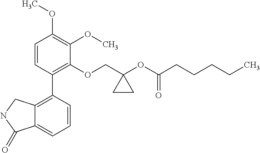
C1=CC(C2=C3C(=CC=C2)C(=O)NC3)=C(OCC2(OC(CCCCC)=O)CC2)C(OC)=C1OC
